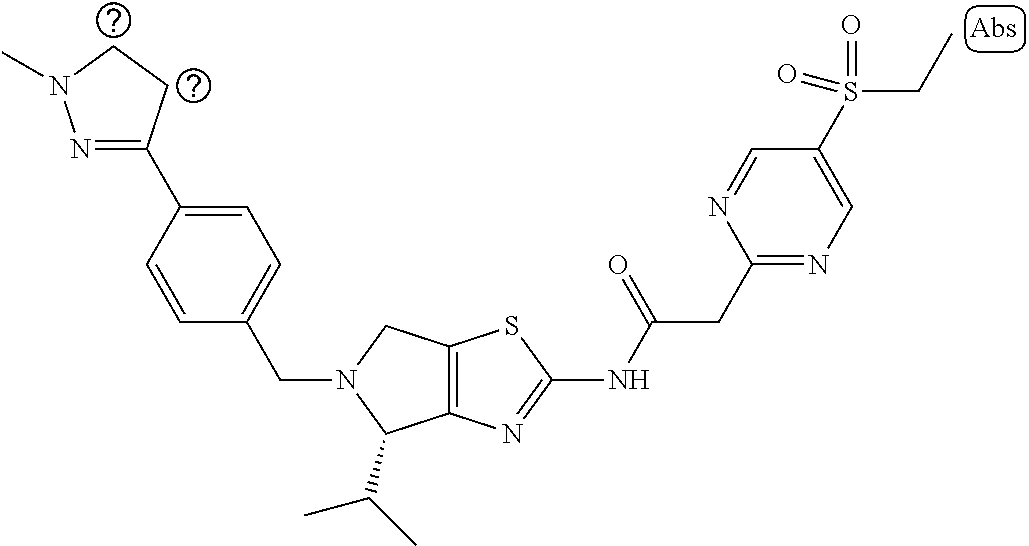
C1=CC(C2=NN(C)CC2)=CC=C1CN1C(C(C)C)C2=C(C1)SC(NC(CC1=NC=C(S(CC)(=O)=O)C=N1)=O)=N2
